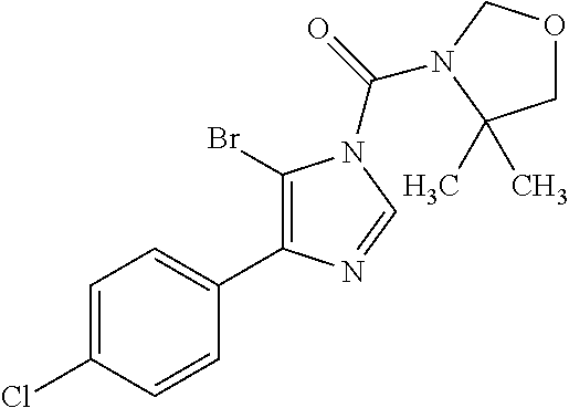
C1=C(Cl)C=CC(C2=C(Br)N(C(=O)N3COCC3(C)C)C=N2)=C1
